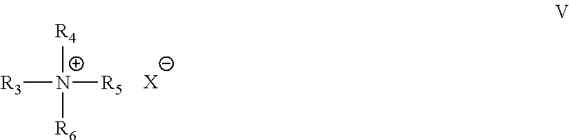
[R3][N+]([R4])([R5])[R6].[X]
